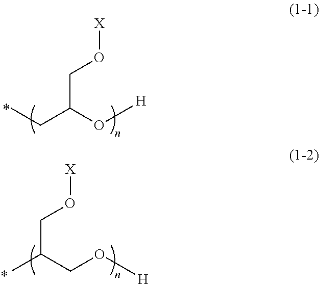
CCC(CO[X])O[H].C(C(CO[H])C)O[X]
